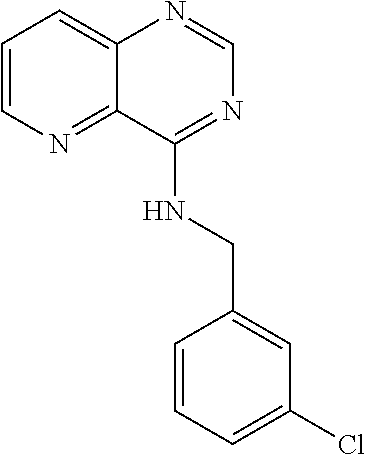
C1=NC2=CC=CN=C2C(NCC2=CC(Cl)=CC=C2)=N1
